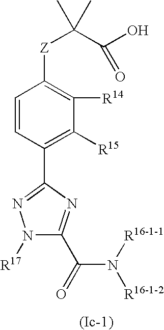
C1=CC(C2=NN([R17])C(C(=O)N([R16-1-1])[R16-1-2])=N2)=C([R15])C([R14])=C1[Z]C(C(O)=O)(C)C
